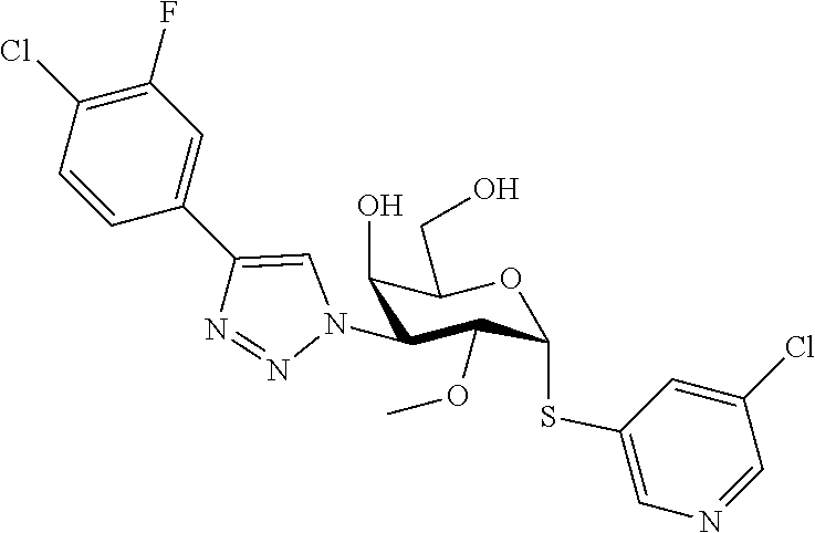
C1=CC(C2=CN(C3C(O)C(CO)OC(SC4=CN=CC(Cl)=C4)C3OC)N=N2)=CC(F)=C1Cl
